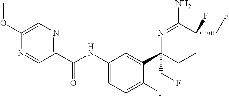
C1=C(OC)N=CC(C(NC2=CC=C(F)C(C3(CF)CCC(F)(CF)C(N)=N3)=C2)=O)=N1
